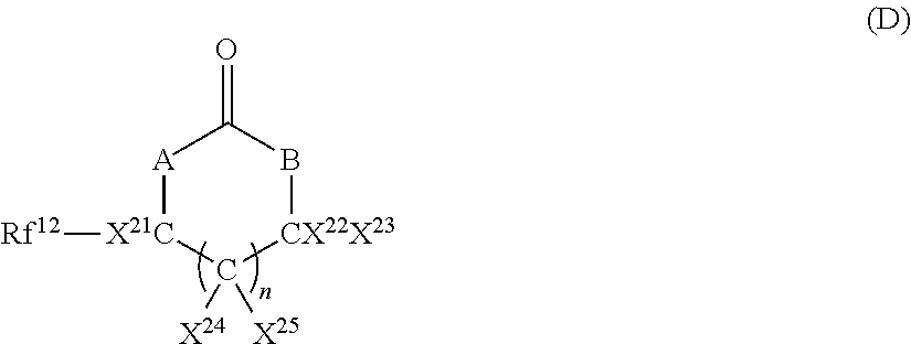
[A]1[X21C]([Rf12])C([X25])([X24])[CX22X23]BC1=O
